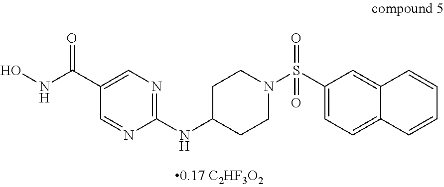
C1=C(C(NO)=O)C=NC(NC2CCN(S(C3=CC=C4C(=C3)C=CC=C4)(=O)=O)CC2)=N1
